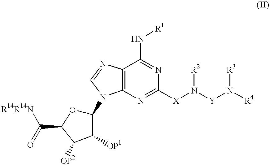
C1(N2C3=C(C(N[R1])=NC([X]N([Y]N([R4])[R3])[R2])=N3)N=C2)OC(C(=O)[R14R14N])C([OP2])C1[OP1]
